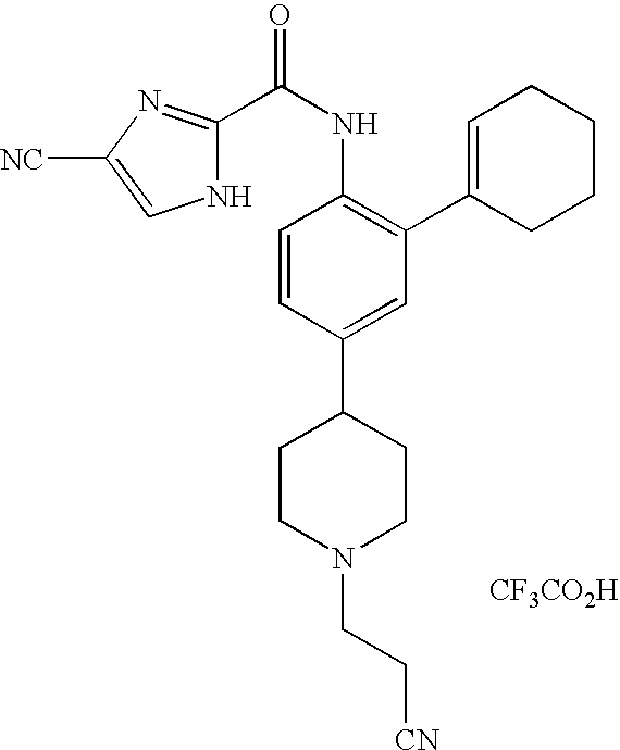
C1(C(NC2=C(C3=CCCCC3)C=C(C3CCN(CC[CN])CC3)C=C2)=O)=NC([NC])=CN1.[CF3CO2H]
